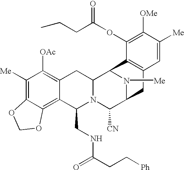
C1([Me])=C2C(=C3C(=C1[OAc])CC1N(C3CNC(CC[Ph])=O)C([CN])C3N([Me])C1C1=C(C3)C=C([Me])C([OMe])=C1OC(=O)CCC)OCO2
